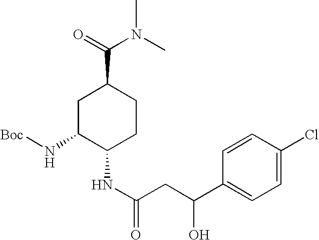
C1=C(Cl)C=CC(C(CC(NC2CCC(C(=O)N(C)C)CC2N[Boc])=O)O)=C1
